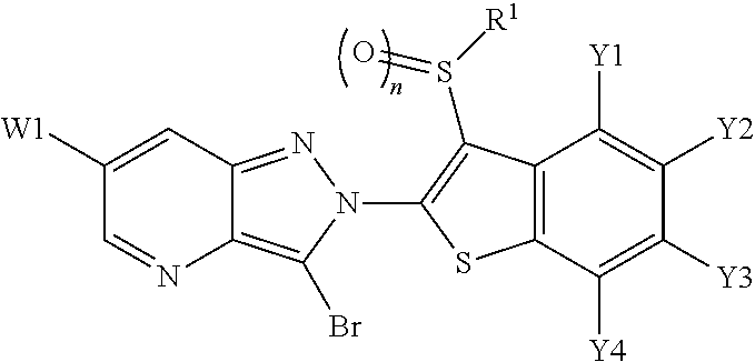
C12=NN(C3=C(S([R1])=O)C4=C(C([Y4])=C([Y3])C([Y2])=C4[Y1])S3)C(Br)=C1N=CC([W1])=C2
